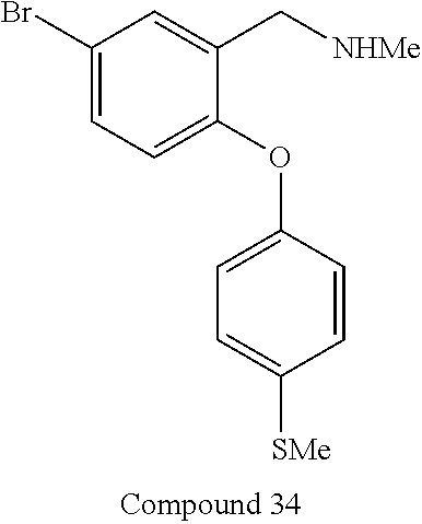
C1(Br)=CC=C(OC2=CC=C([SMe])C=C2)C(C[NHMe])=C1
